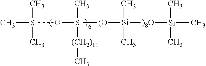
C[Si](C)(C)O[Si](C)([(CH2)11]C)[(O][Si]([)8O][Si](C)(C)C)(C)C
